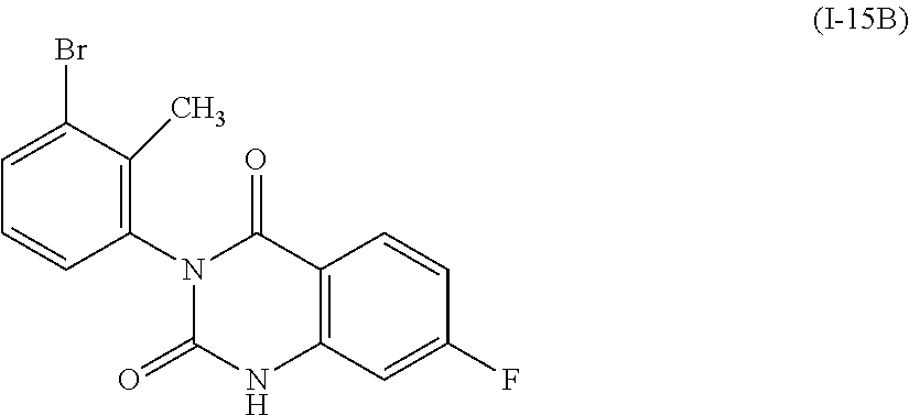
C12=C(NC(=O)N(C3=C(C)C(Br)=CC=C3)C1=O)C=C(F)C=C2
